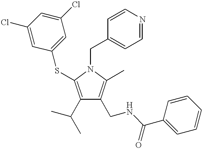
C1(C(C)C)=C(SC2=CC(Cl)=CC(Cl)=C2)N(CC2=CC=NC=C2)C(C)=C1CNC(C1=CC=CC=C1)=O
